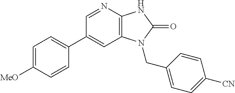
C1(C2=CC=C([MeO])C=C2)=CC2=C(N=C1)NC(=O)N2CC1=CC=C([CN])C=C1
